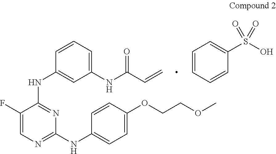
C1(F)=CN=C(NC2=CC=C(OCCOC)C=C2)N=C1NC1=CC(NC(C=C)=O)=CC=C1.C1=CC=CC(S(O)(=O)=O)=C1
